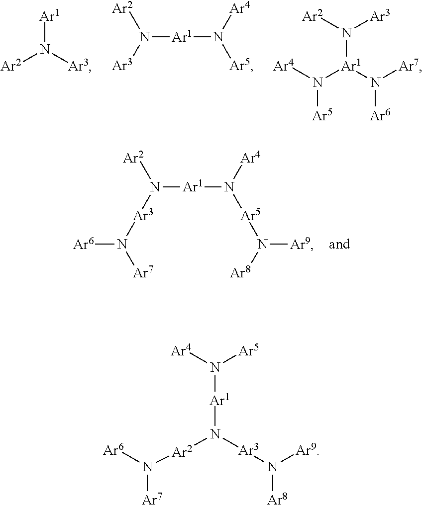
N([Ar1]N([Ar5]N([Ar8])[Ar9])[Ar4])([Ar3]N([Ar6])[Ar7])[Ar2].[Ar1]N([Ar3])[Ar2].N([Ar1]N([Ar5])[Ar4])([Ar3])[Ar2].N([Ar1](N([Ar7])[Ar6])N([Ar4])[Ar5])([Ar2])[Ar3].N([Ar1]N([Ar3]N([Ar9])[Ar8])[Ar2]N([Ar7])[Ar6])([Ar4])[Ar5]
